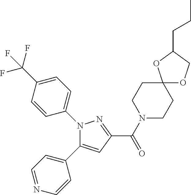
C1(C(N2CCC3(CC2)OCC(CCC)O3)=O)=NN(C2=CC=C(C(F)(F)F)C=C2)C(C2=CC=NC=C2)=C1
